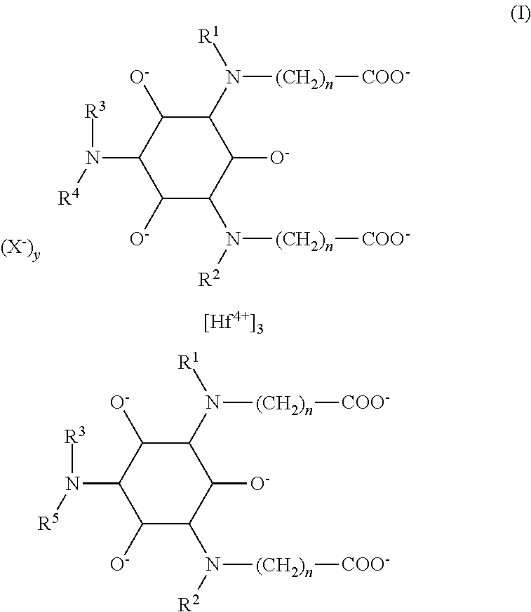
[R3]N(C1C([O-])C(N([R1])[(CH2)n][COO-])C([O-])C(N([R2])[(CH2)n][COO-])C1[O-])[R4].[[Hf4+]3].[(X-)y].[R3]N(C1C([O-])C(N([R1])[(CH2)n][COO-])C([O-])C(N([R2])[(CH2)n][COO-])C1[O-])[R5]
